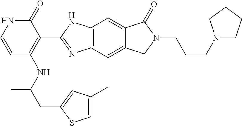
C12=C(C=C3C(=C1)C(=O)N(CCCN1CCCC1)C3)N=C(C1=C(NC(C)CC3=CC(C)=CS3)C=CNC1=O)N2
